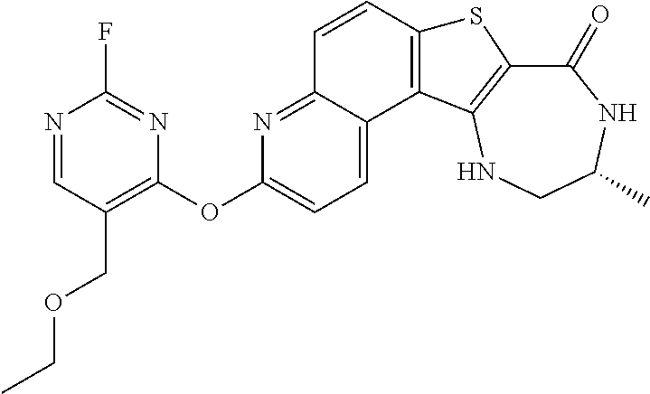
C1(=O)C2=C(NCC(C)N1)C1=C(S2)C=CC2=NC(OC3=C(COCC)C=NC(F)=N3)=CC=C12
